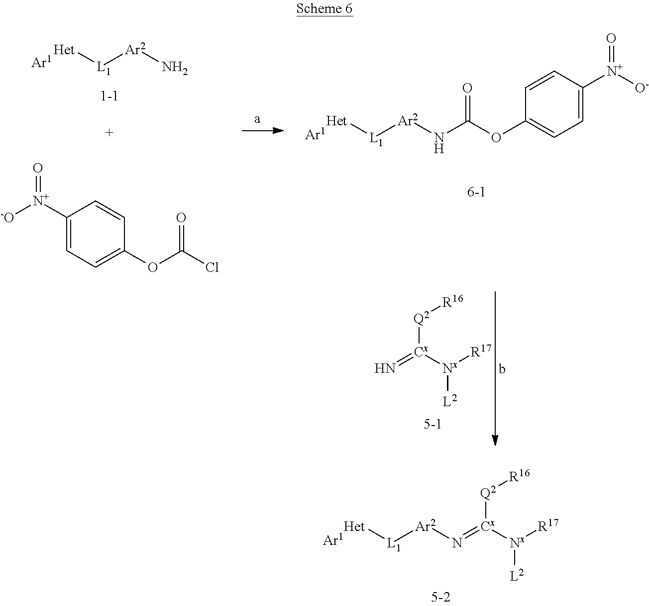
[Het][L1][Ar2]N=[Cx]([Nx]([R17])[L2])[Q2][R16].[Het][L1][Ar2]N.C1([N+]([-O])=O)=CC=C(OC(Cl)=O)C=C1.[Het][L1][Ar2]NC(OC1=CC=C([N+]([O-])=O)C=C1)=O.N=[Cx]([Nx]([R17])[L2])[Q2][R16]
